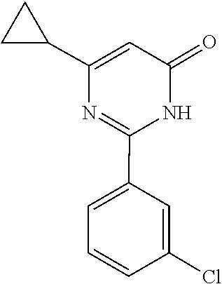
C1=C(C2CC2)N=C(C2=CC=CC(Cl)=C2)NC1=O
